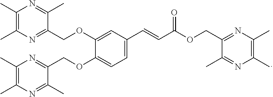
C1(C)=C(C)N=C(COC2=CC(C=CC(OCC3=NC(C)=C(C)N=C3C)=O)=CC=C2OCC2=NC(C)=C(C)N=C2C)C(C)=N1
